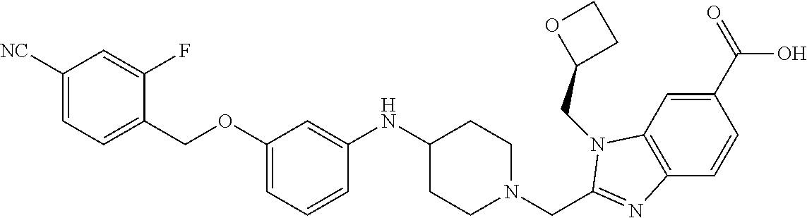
C1(C(=O)O)=CC2=C(C=C1)N=C(CN1CCC(NC3=CC(OCC4=CC=C([NC])C=C4F)=CC=C3)CC1)N2CC1CCO1
